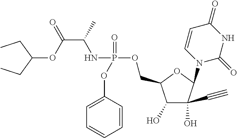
C1(O)C(C#C)(O)C(N2C(=O)NC(=O)C=C2)OC1COP(NC(C(OC(CC)CC)=O)C)(=O)OC1=CC=CC=C1
